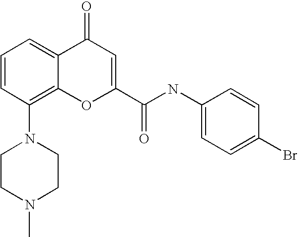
C1CN(C)CCN1C1=C2C(=CC=C1)C(=O)C=C(C(=O)NC1=CC=C(Br)C=C1)O2
